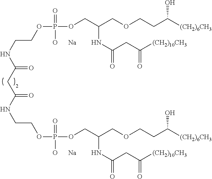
C(C(NCCOP(OCC(COCCC([(CH2)6CH3])O)NC(=O)CC([(CH2)10CH3])=O)(=O)[O      Na])=O)C(NCCOP(OCC(COCCC([(CH2)6CH3])O)NC(=O)CC([(CH2)10CH3])=O)(=O)[O      Na])=O
